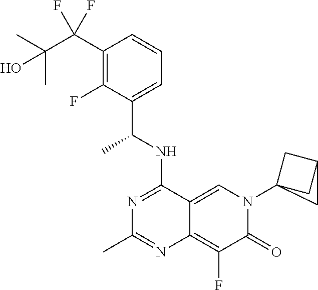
C1(C(C(C)(C)O)(F)F)=C(F)C(C(NC2=NC(C)=NC3=C(F)C(=O)N(C45CC(C4)C5)C=C23)C)=CC=C1
